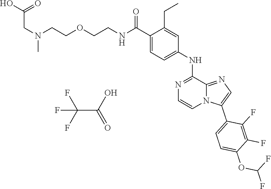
C1=C(C(=O)NCCOCCN(C)CC(=O)O)C(CC)=CC(NC2=NC=CN3C2=NC=C3C2=CC=C(OC(F)F)C(F)=C2F)=C1.C(C(=O)O)(F)(F)F
